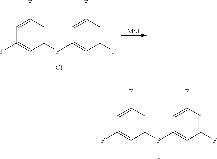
C1=C(P(Cl)C2=CC(F)=CC(F)=C2)C=C(F)C=C1F.[TMSI].C1=C(P(I)C2=CC(F)=CC(F)=C2)C=C(F)C=C1F
